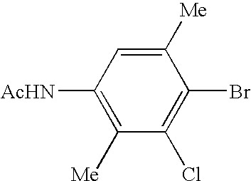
C1([Me])=CC([AcHN])=C([Me])C(Cl)=C1Br
